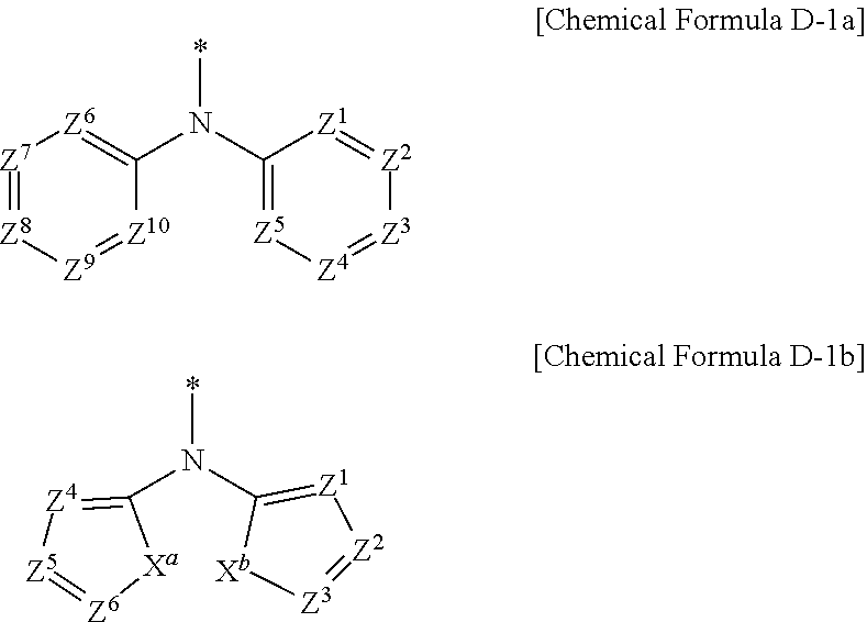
*N(C1=[Z5][Z4]=[Z3][Z2]=[Z1]1)C1=[Z6][Z7]=[Z8][Z9]=[Z10]1.*N(C1=[Z1][Z2]=[Z3][Xb]1)C1=[Z4][Z5]=[Z6][Xa]1
